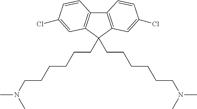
C12=C(C=C(Cl)C=C1)C(CCCCCCN(C)C)(CCCCCCN(C)C)C1=C2C=CC(Cl)=C1
